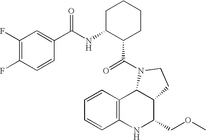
C12=C(NC(COC)C3C1N(C(=O)C1CCCCC1NC(=O)C1=CC(F)=C(F)C=C1)CC3)C=CC=C2
